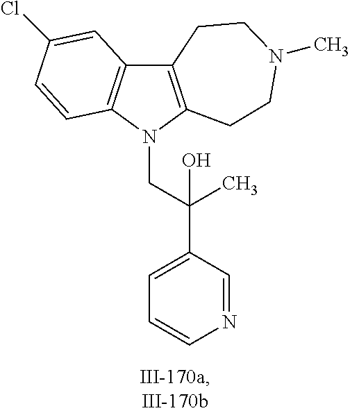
C12=C(N(CC(C3=CC=CN=C3)(O)C)C3=C1C=C(Cl)C=C3)CCN(C)CC2
